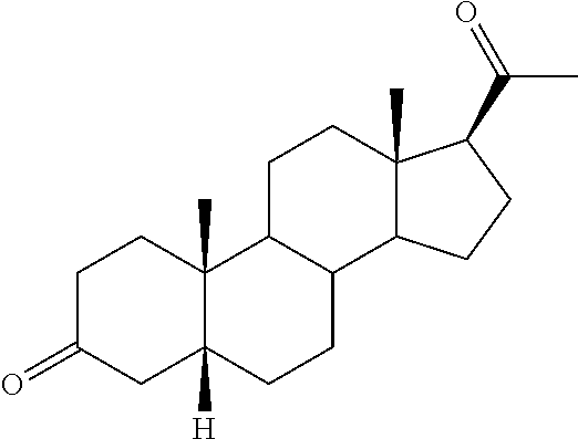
O=C1CC2([H])C(C)(CC1)C1C(CC2)C2C(C)(CC1)C(C(C)=O)CC2
